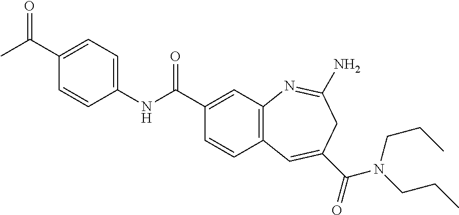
C1=C(C(C)=O)C=CC(NC(C2=CC3=C(C=C2)C=C(C(=O)N(CCC)CCC)CC(N)=N3)=O)=C1
